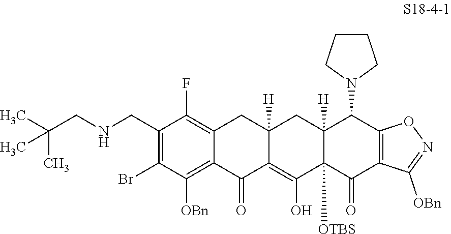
C1(CNCC(C)(C)C)=C(Br)C([OBn])=C2C(=C1F)CC1([H])C(=C(O)C3([OTBS])C([H])(C1)C(N1CCCC1)C1=C(C3=O)C([OBn])=NO1)C2=O
